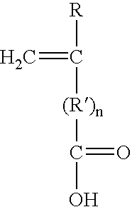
C([R])(=C)[(R)n]C(=O)O
